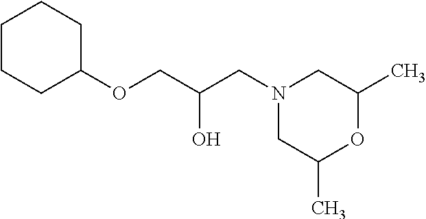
C1CCC(OCC(CN2CC(C)OC(C)C2)O)CC1
